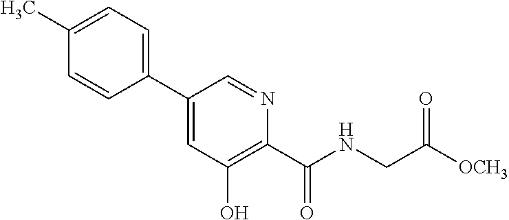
C1(C)=CC=C(C2=CC(O)=C(C(=O)NCC([OCH3])=O)N=C2)C=C1
